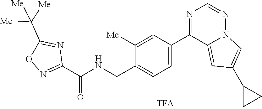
N1=CN=C(C2=CC=C(CNC(C3=NOC(C([Me])([Me])[Me])=N3)=O)C([Me])=C2)C2=CC(C3CC3)=CN12
